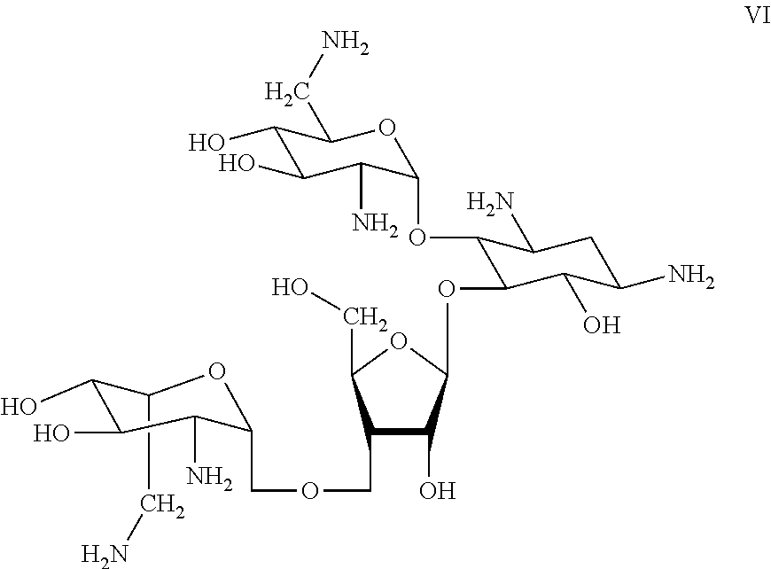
C1(O)C(O)C(N)C(OC2C(OC3C(O)C(COCC4OC(CN)C(O)C(O)C4N)C(CO)O3)C(O)C(N)CC2N)OC1CN
